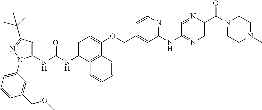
C1=C(NC(NC2=CC(C(C)(C)C)=NN2C2=CC=CC(COC)=C2)=O)C2=C(C(OCC3=CC(NC4=NC=C(C(N5CCN(C)CC5)=O)N=C4)=NC=C3)=C1)C=CC=C2
